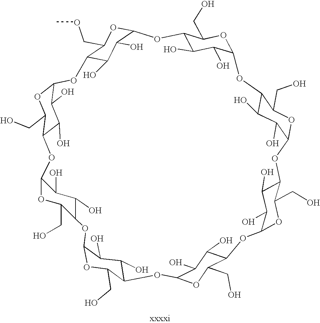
C12C(O)C(O)C(OC1CO)OC1C(O)C(O)C(OC1CO)OC1C(O)C(O)C(OC1CO)OC1C(O)C(O)C(OC1CO)OC1C(O)C(O)C(OC1CO)OC1C(O)C(O)C(OC1CO)OC1C(O)C(O)C(OC1CO)OC1C(O)C(O)C(O2)OC1COC
